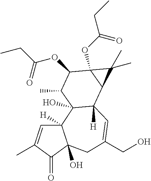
C1=C(C)C(=O)C2(O)C1([H])C1(O)C([H])(C=C(CO)C2)C2C(OC(CC)=O)(C(OC(=O)CC)C1C)C2(C)C
